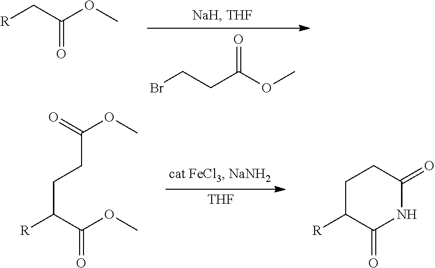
C(=O)(C[R])OC.C(=O)(CCBr)OC.[THF].C(=O)(C([R])CCC(OC)=O)OC.C1(=O)C([R])CCC(=O)N1
